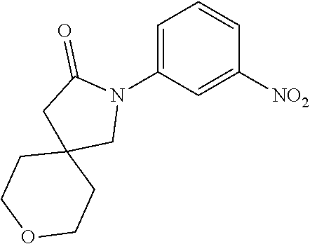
C1=C(N2C(=O)CC3(C2)CCOCC3)C=C([NO2])C=C1
